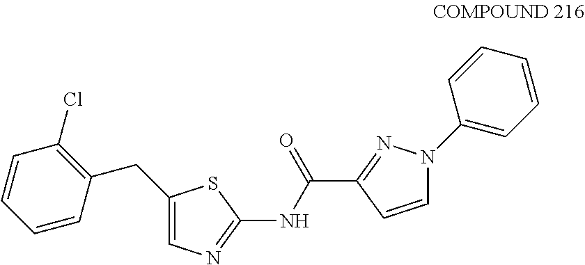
C1=C(CC2=C(Cl)C=CC=C2)SC(NC(C2=NN(C3=CC=CC=C3)C=C2)=O)=N1
